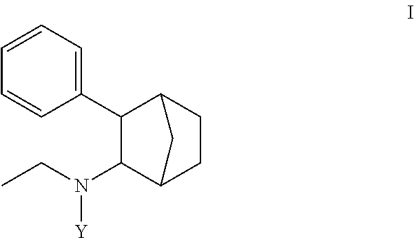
C1(C2C(N(CC)[Y])C3CCC2C3)=CC=CC=C1
